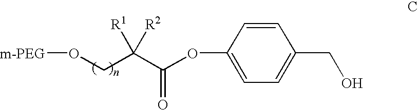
C1=CC(OC(=O)C(CO[m-PEG])([R1])[R2])=CC=C1CO
